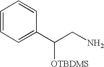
C1=CC=C(C(CN)[OTBDMS])C=C1
